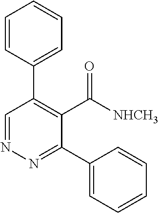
C1=CC(C2=C(C([NHCH3])=O)C(C3=CC=CC=C3)=NN=C2)=CC=C1
